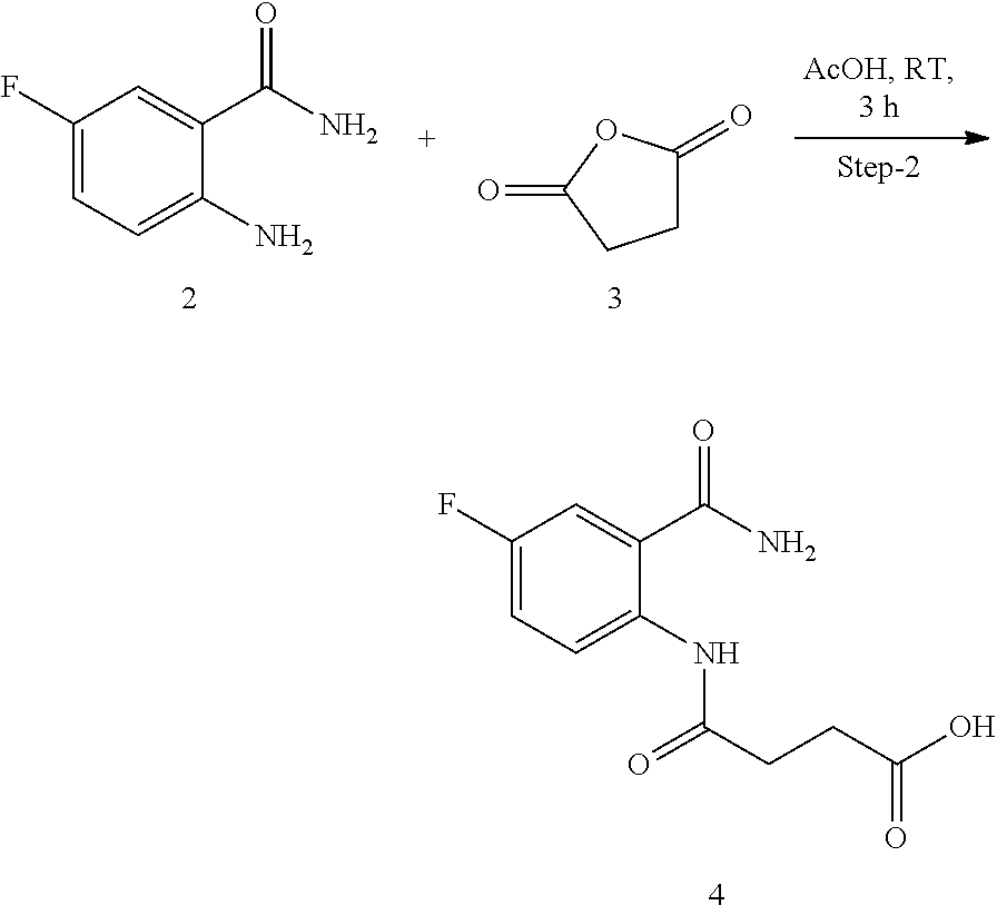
C1C(=O)OC(=O)C1.NC1=CC=C(F)C=C1C(N)=O.OC(=O)CCC(NC1=CC=C(F)C=C1C(N)=O)=O
